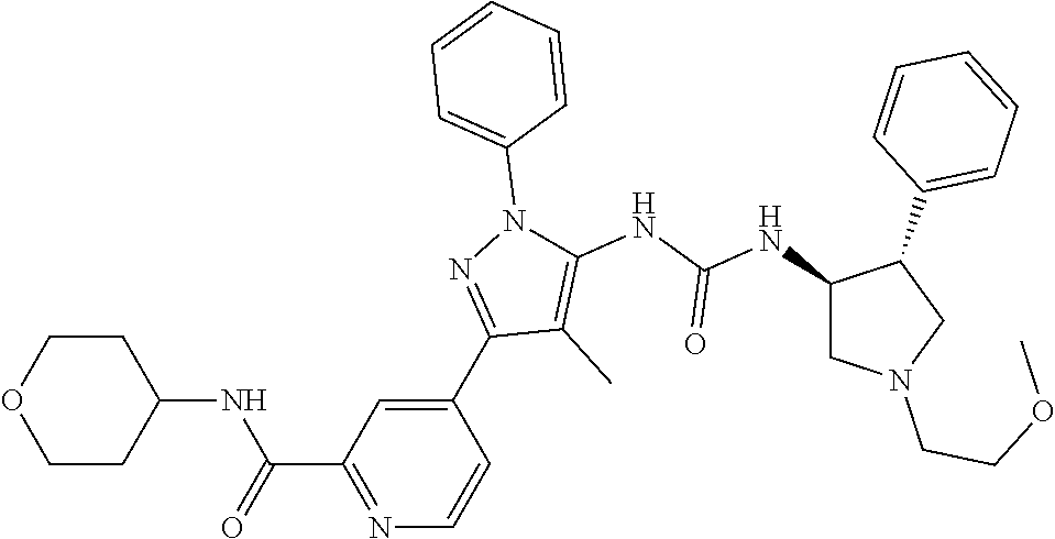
C1(NC(NC2=C(C)C(C3=CC(C(=O)NC4CCOCC4)=NC=C3)=NN2C2=CC=CC=C2)=O)CN(CCOC)CC1C1=CC=CC=C1
